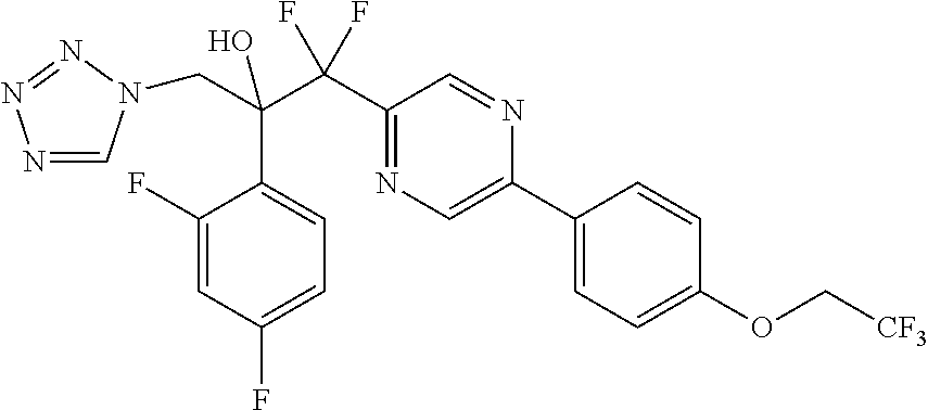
N1=CN(CC(C2=CC=C(F)C=C2F)(C(F)(F)C2=NC=C(C3=CC=C(OC[CF3])C=C3)N=C2)O)N=N1
